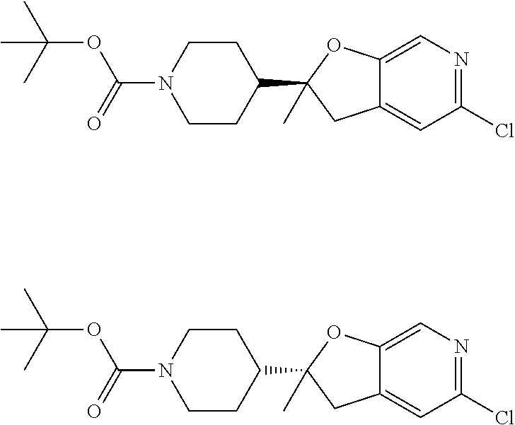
C1CN(C(=O)OC(C)(C)C)CCC1C1(C)CC2=CC(Cl)=NC=C2O1.C1CN(C(=O)OC(C)(C)C)CCC1C1(C)CC2=CC(Cl)=NC=C2O1
